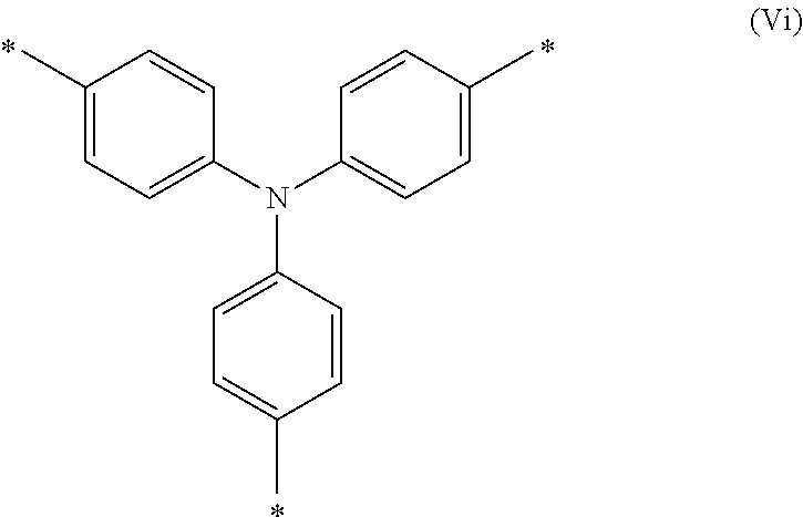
C1(C)=CC=C(N(C2=CC=C(C)C=C2)C2=CC=C(C)C=C2)C=C1.*.*.*
